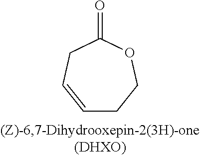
C1=CCC(=O)OCC1
